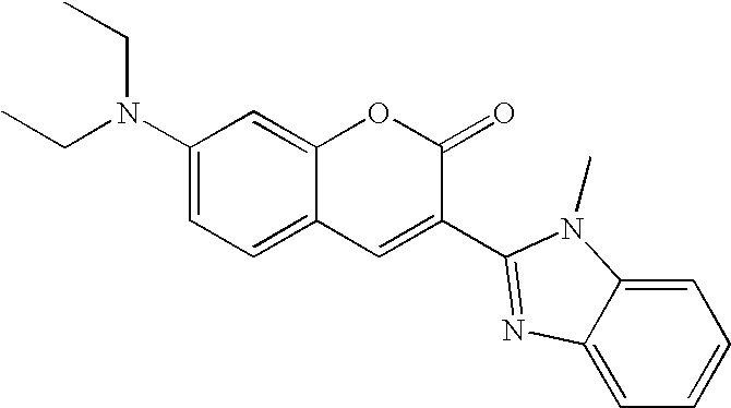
C1(N(CC)CC)=CC=C2C(=C1)OC(=O)C(C1=NC3=CC=CC=C3N1C)=C2
